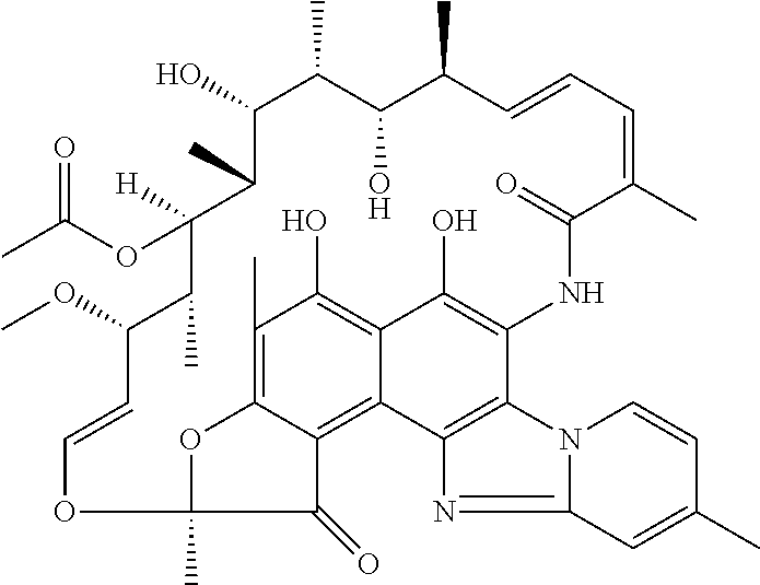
C1(C)=C2C3=C4C(=C1O)C(O)=C(C1=C4N=C4N1C=CC(C)=C4)NC(=O)C(C)=CC=CC(C)C(O)C(C)C(O)C(C)C([H])(OC(C)=O)C(C)C(OC)C=COC(C)(C3=O)O2
